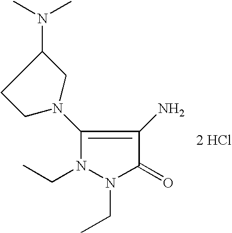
C1(N2CC(N(C)C)CC2)=C(N)C(=O)N(CC)N1CC.[2 HCl]
